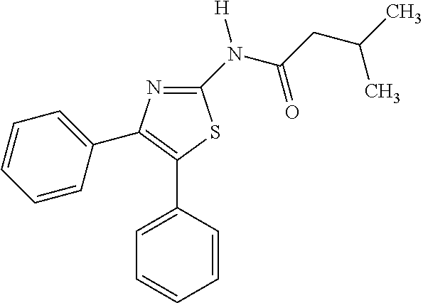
C1=CC(C2=C(C3=CC=CC=C3)N=C(N(C(CC(C)C)=O)[H])S2)=CC=C1
